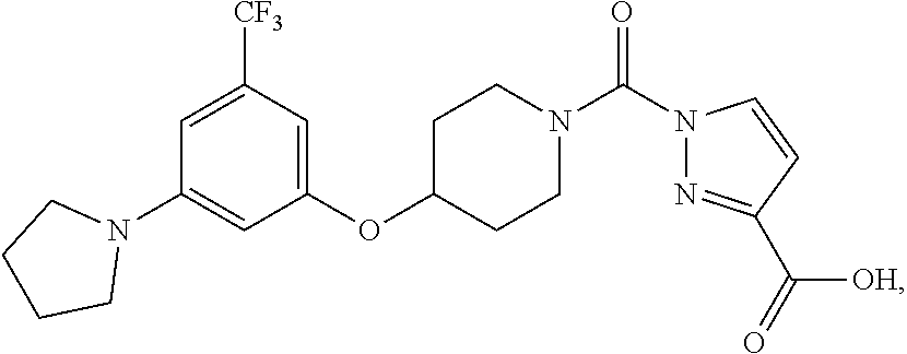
N1(C(=O)N2N=C(C(=O)[OH])C=C2)CCC(OC2=CC([CF3])=CC(N3CCCC3)=C2)CC1
